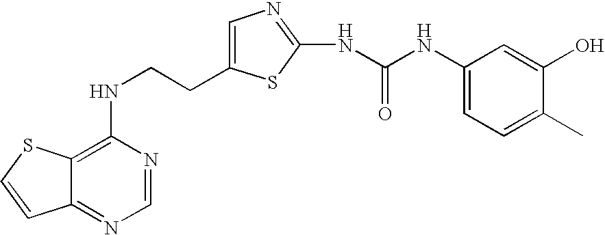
C(CNC1=C2C(=NC=N1)C=CS2)C1=CN=C(NC(=O)NC2=CC=C(C)C(O)=C2)S1
